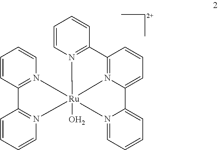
C1=CN2=C(C=C1)C1=N3C(=CC=C1)C1=CC=CC=N1[Ru]231(O)N2=C(C=CC=C2)C2=N1C=CC=C2
